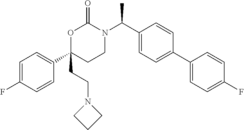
C1=C(F)C=CC(C2(CCN3CCC3)CCN(C(C3=CC=C(C4=CC=C(F)C=C4)C=C3)C)C(=O)O2)=C1
